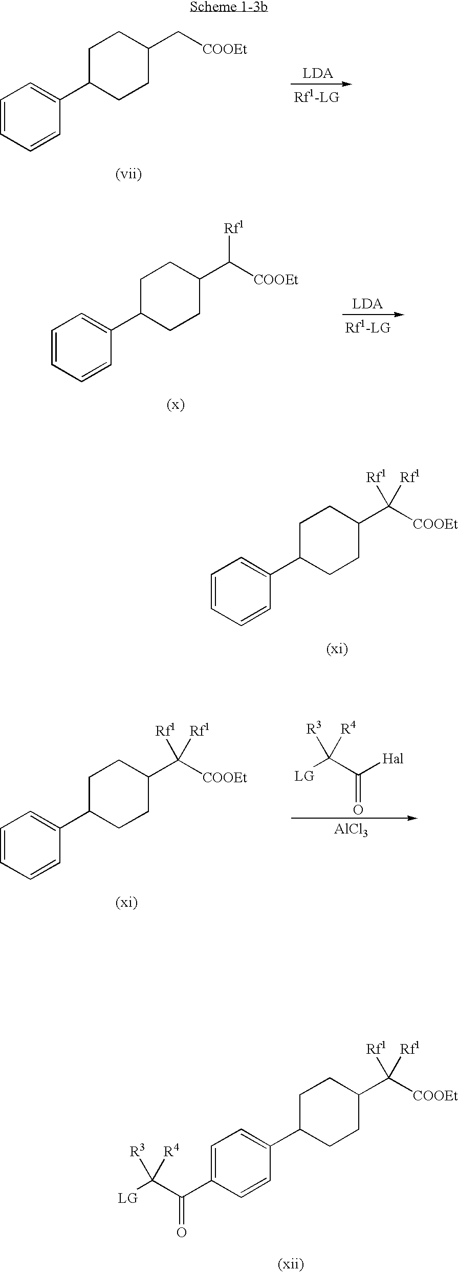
C1=CC=CC(C2CCC(C[COOEt])CC2)=C1.[Rf1-LG].C1=CC=CC(C2CCC(C([COOEt])([Rf1])[Rf1])CC2)=C1.[LG]C(C([Hal])=O)([R3])[R4].[AlCl3].C1=CC=CC(C2CCC(C([COOEt])([Rf1])[Rf1])CC2)=C1.C1=C(C(C([LG])([R3])[R4])=O)C=CC(C2CCC(C([COOEt])([Rf1])[Rf1])CC2)=C1.C1=CC=CC(C2CCC(C([COOEt])[Rf1])CC2)=C1.[Rf1-LG]
